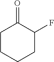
C1C(=O)C(F)CCC1
